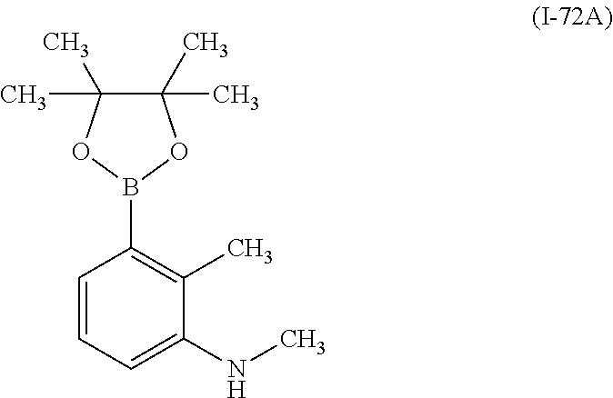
C1=CC=C(NC)C(C)=C1B1OC(C)(C)C(C)(C)O1
